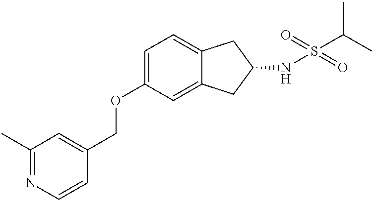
O(C1=CC=C2C(=C1)CC(NS(C(C)C)(=O)=O)C2)CC1=CC(C)=NC=C1
